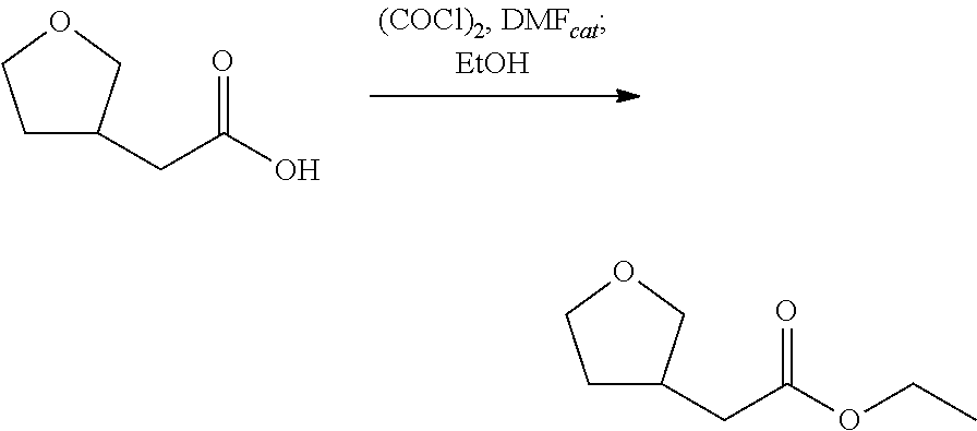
C1C(CC(=O)O)COC1.C1C(CC(=O)OCC)COC1
